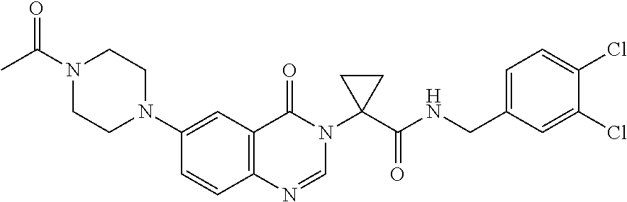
C1=CC2=C(C=C1N1CCN(C(C)=O)CC1)C(=O)N(C1(C(NCC3=CC=C(Cl)C(Cl)=C3)=O)CC1)C=N2
